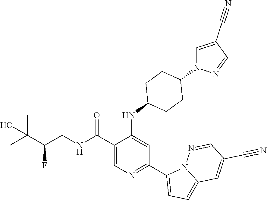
C1(C(NCC(C(C)(C)O)F)=O)=CN=C(C2=CC=C3N2N=CC(C#N)=C3)C=C1NC1CCC(N2C=C(C#N)C=N2)CC1
